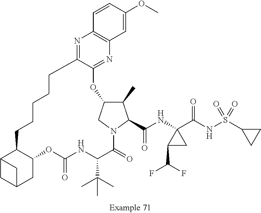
N1=C2C(=NC3=C1C=CC(OC)=C3)OC1C(C)C(C(=O)NC3(C(NS(C4CC4)(=O)=O)=O)C(C(F)F)C3)N(C1)C(=O)C(C(C)(C)C)NC(=O)OC1C(C3CC(C1)C3)CCCCC2
